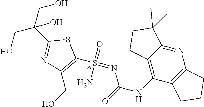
C1(S(=NC(NC2=C3C(=NC4=C2CCC4)C(C)(C)CC3)=O)(=O)N)=C(CO)N=C(C(CO)(CO)O)S1
